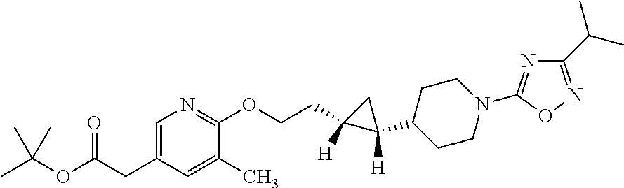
C1(CCOC2=NC=C(CC(OC(C)(C)C)=O)C=C2C)([H])C(C2CCN(C3=NC(C(C)C)=NO3)CC2)([H])C1
